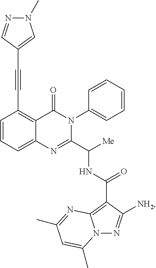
C1=CC=C2C(=C1C#CC1=CN(C)N=C1)C(=O)N(C1=CC=CC=C1)C(C([Me])NC(=O)C1=C3N(N=C1[NH2])C(C)=CC(C)=N3)=N2
